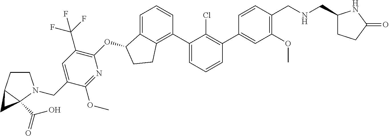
C1=C(C2=C(Cl)C(C3=C4C(=CC=C3)C(OC3=C(C(F)(F)F)C=C(CN5CCC6C5(C(=O)O)C6)C(OC)=N3)CC4)=CC=C2)C=CC(CNCC2CCC(=O)N2)=C1OC
